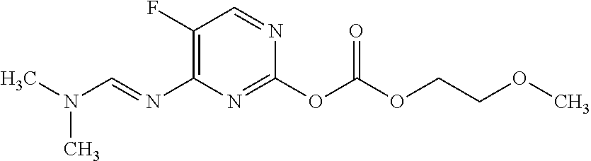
C1(OC(OCCOC)=O)=NC(N=CN(C)C)=C(F)C=N1
